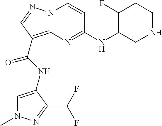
N12C(=C(C(NC3=CN(C)N=C3C(F)F)=O)C=N1)N=C(NC1C(F)CCNC1)C=C2
